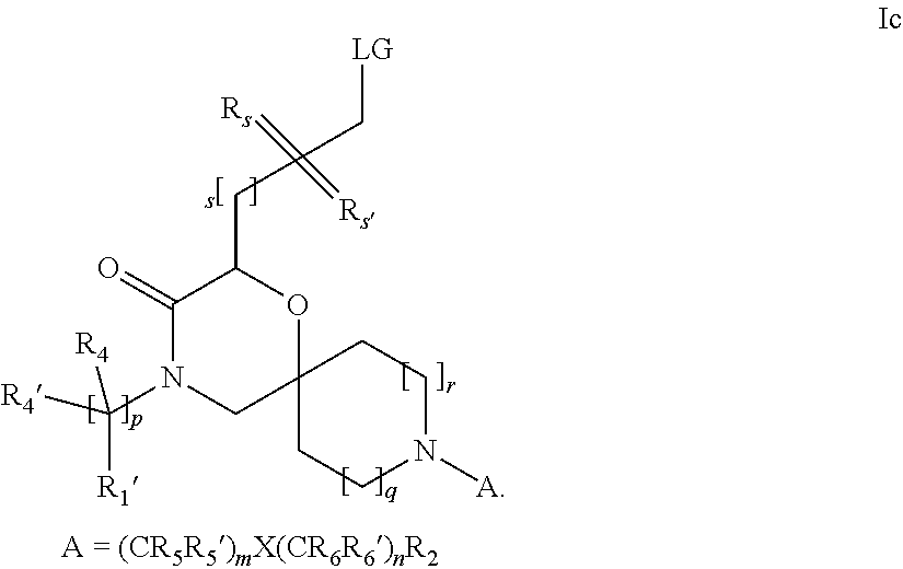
C1(=O)N(C([R4])([R4])[R1])CC2(OC1CC(C[LG])(=[Rs])=[Rs])CCN([A])CC2
